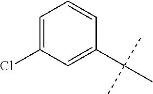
CC(C)(C)C1=CC(Cl)=CC=C1
